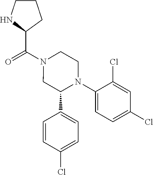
O=C(N1CC(C2=CC=C(Cl)C=C2)N(C2=CC=C(Cl)C=C2Cl)CC1)C1CCCN1
